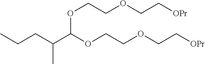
CCCC(C(OCCOCC[OPr])OCCOCC[OPr])C
